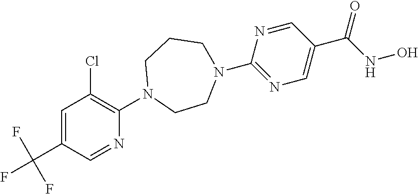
C1=C(C(F)(F)F)C=NC(N2CCN(C3=NC=C(C(=O)NO)C=N3)CCC2)=C1Cl
